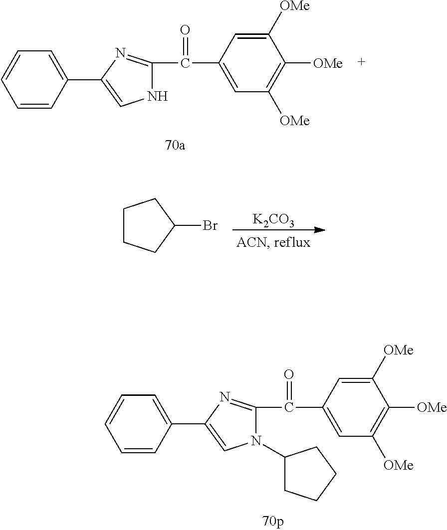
C1=CC=CC(C2=CN(C3CCCC3)C(C(=O)C3=CC([OMe])=C([OMe])C([OMe])=C3)=N2)=C1.C1=CC=CC(C2=CNC(C(=O)C3=CC([OMe])=C([OMe])C([OMe])=C3)=N2)=C1.[K2CO3].C1CCC(Br)C1
